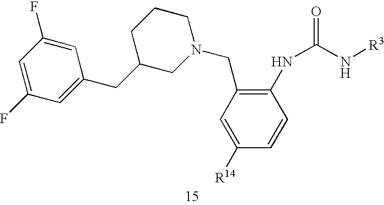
C1C(CC2=CC(F)=CC(F)=C2)CN(CC2=C(NC(N[R3])=O)C=CC([R14])=C2)CC1
